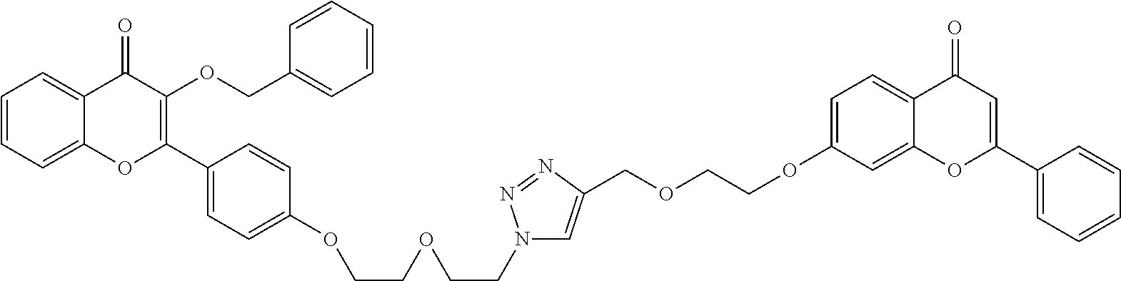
C1=CC=C2C(=C1)C(=O)C(OCC1=CC=CC=C1)=C(C1=CC=C(OCCOCCN3C=C(COCCOC4=CC=C5C(=C4)OC(C4=CC=CC=C4)=CC5=O)N=N3)C=C1)O2
